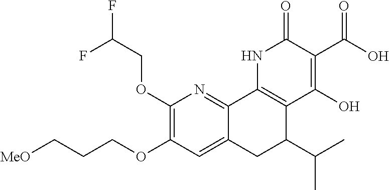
C12=CC(OCCC[MeO])=C(OCC(F)F)N=C1C1=C(C(C(C)C)C2)C(O)=C(C(O)=O)C(=O)N1
